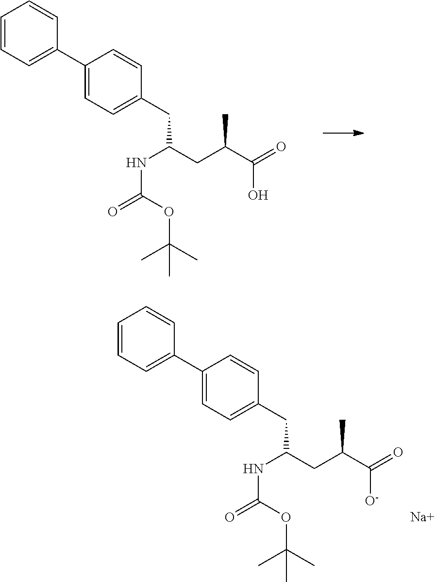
C1=CC=C(C2=CC=C(CC(NC(OC(C)(C)C)=O)CC(C)C(O)=O)C=C2)C=C1.C1=CC=C(C2=CC=C(CC(NC(OC(C)(C)C)=O)CC(C)C([O-])=O)C=C2)C=C1.[Na]
